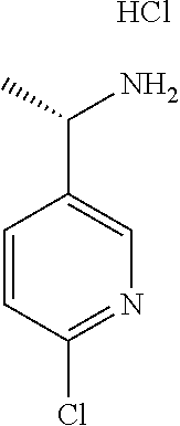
C1=CC(Cl)=NC=C1C(N)C.Cl
